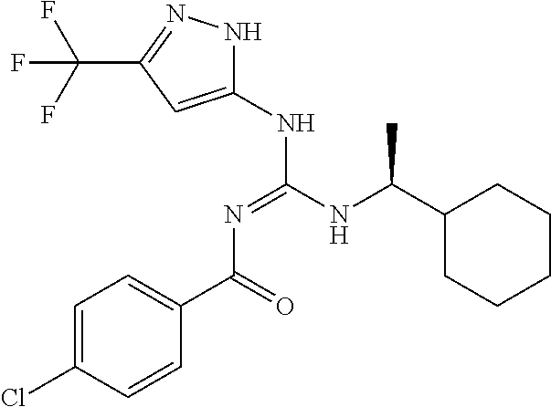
C1(Cl)=CC=C(C(N=C(NC2=CC(C(F)(F)F)=NN2)NC(C2CCCCC2)C)=O)C=C1
